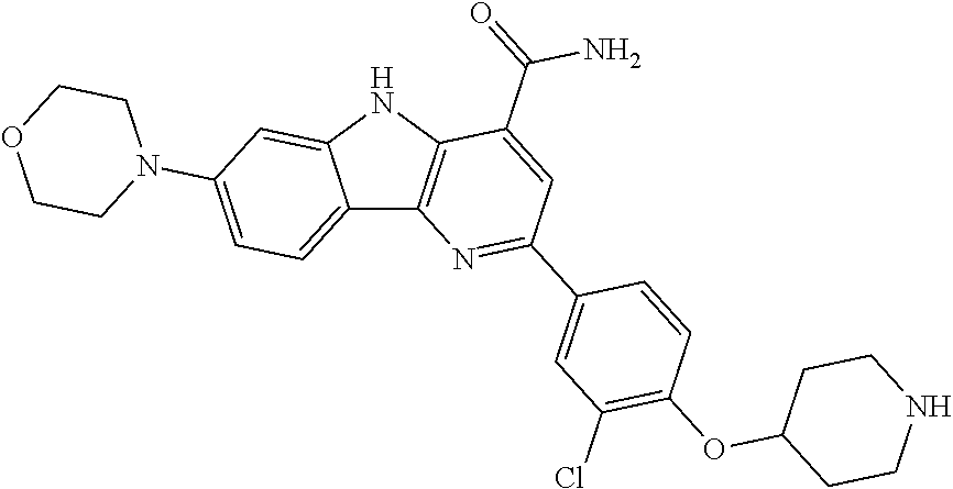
C12=CC=C(N3CCOCC3)C=C1NC1=C2N=C(C2=CC(Cl)=C(OC3CCNCC3)C=C2)C=C1C(=O)N
